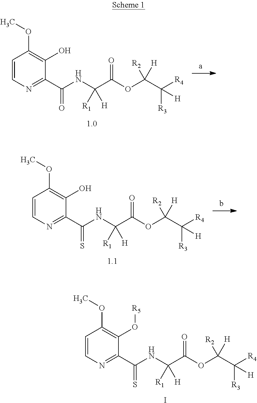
C1=CN=C(C(NC(C(OC(C([R4])([R3])[H])([R2])[H])=O)([H])[R1])=O)C(O)=C1OC.C1=CN=C(C(NC(C(OC(C([R4])([R3])[H])([R2])[H])=O)([H])[R1])=S)C(O)=C1OC.C1=CN=C(C(NC(C(OC(C([R4])([R3])[H])([R2])[H])=O)([H])[R1])=S)C(O[R5])=C1OC.I
